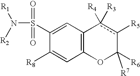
N(S(C1=CC2=C(C=C1[R8])OC([R6])([R7])c([R5])c2([R4])[R3])(=O)=O)([R2])[R1]
